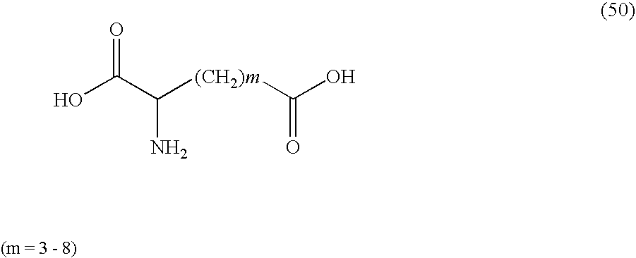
OC(C([(CH2)m]C(O)=O)N)=O
